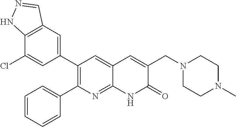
C12=C(C=C(C3=C(C4=CC=CC=C4)N=C4C(=C3)C=C(CN3CCN(C)CC3)C(=O)N4)C=C1Cl)C=NN2
